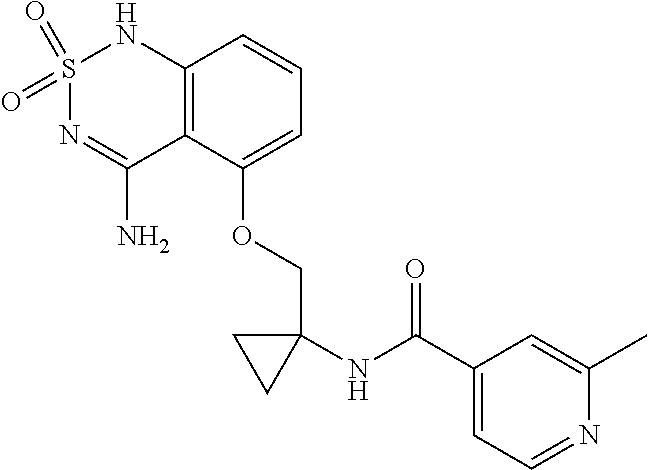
C12=C(C(OCC3(NC(C4=CC=NC(C)=C4)=O)CC3)=CC=C1)C(N)=NS(=O)(=O)N2
